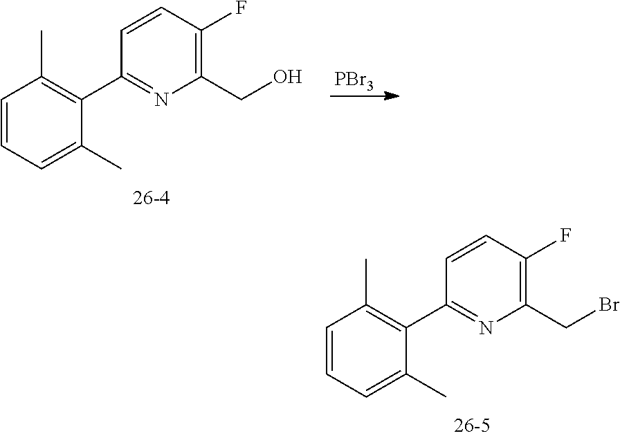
C1=CC(F)=C(CBr)N=C1C1=C(C)C=CC=C1C.C1=CC(F)=C(CO)N=C1C1=C(C)C=CC=C1C.[PBr3]
